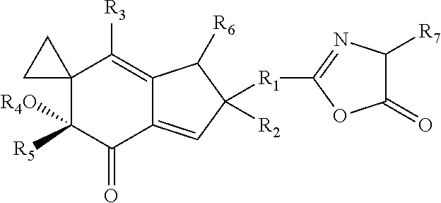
C12(C([R4O])([R5])C(=O)C3=CC([R1]C4=NC([R7])C(=O)O4)([R2])C([R6])C3=C1[R3])CC2
